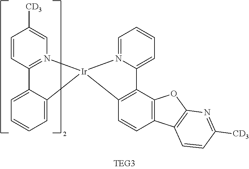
C1=CC2=N(C=C1[CD3])[Ir]1(C3=CC=CC=C23)N2=CC=CC=C2C2=C1C=CC1=C2OC2=C1C=CC([CD3])=N2
